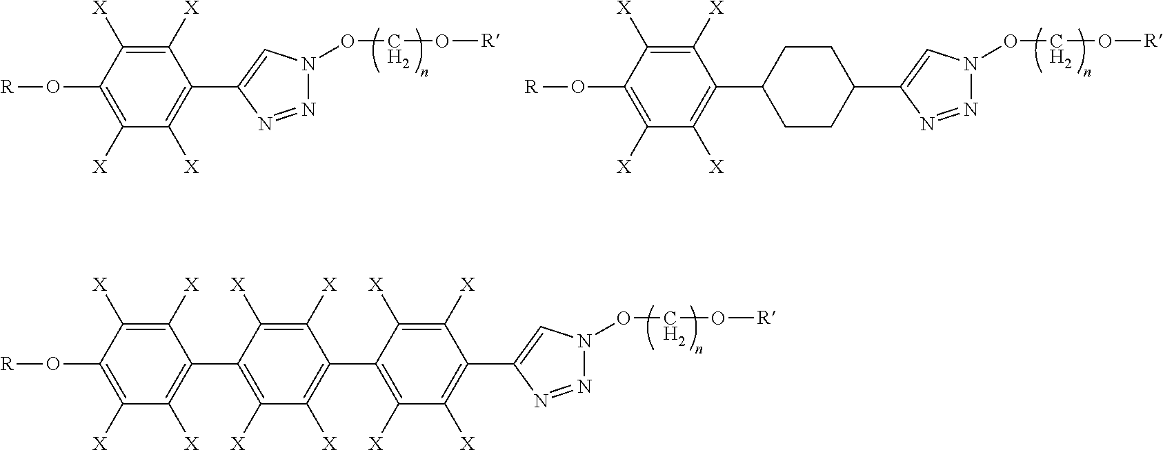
C1([X])=C([X])C(O[R])=C([X])C([X])=C1C1=C([X])C([X])=C(C2=C([X])C([X])=C(C3=CN(OCO[R])N=N3)C([X])=C2[X])C([X])=C1[X].C1([X])=C([X])C(O[R])=C([X])C([X])=C1C1=CN(OCO[R])N=N1.C1([X])=C([X])C(O[R])=C([X])C([X])=C1C1CCC(C2=CN(OCO[R])N=N2)CC1
